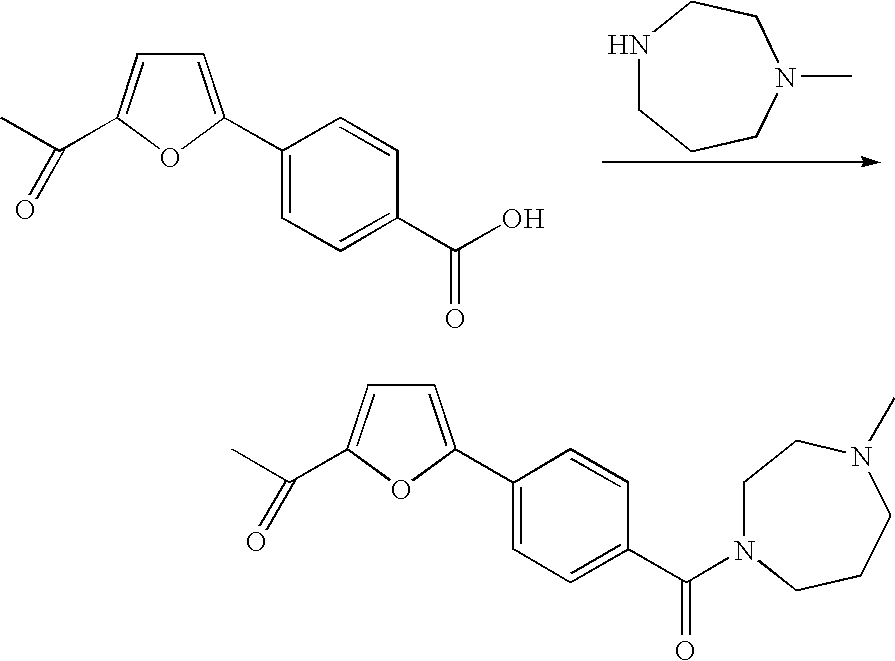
N1CCCN(C)CC1.C1(C2=CC=C(C(C)=O)O2)=CC=C(C(=O)O)C=C1.C1(C2=CC=C(C(C)=O)O2)=CC=C(C(=O)N2CCN(C)CCC2)C=C1
